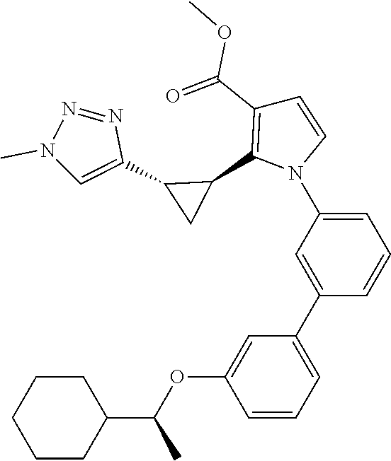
C1=CC(C(=O)OC)=C(C2C(C3=CN(C)N=N3)C2)N1C1=CC=CC(C2=CC=CC(OC(C3CCCCC3)C)=C2)=C1
